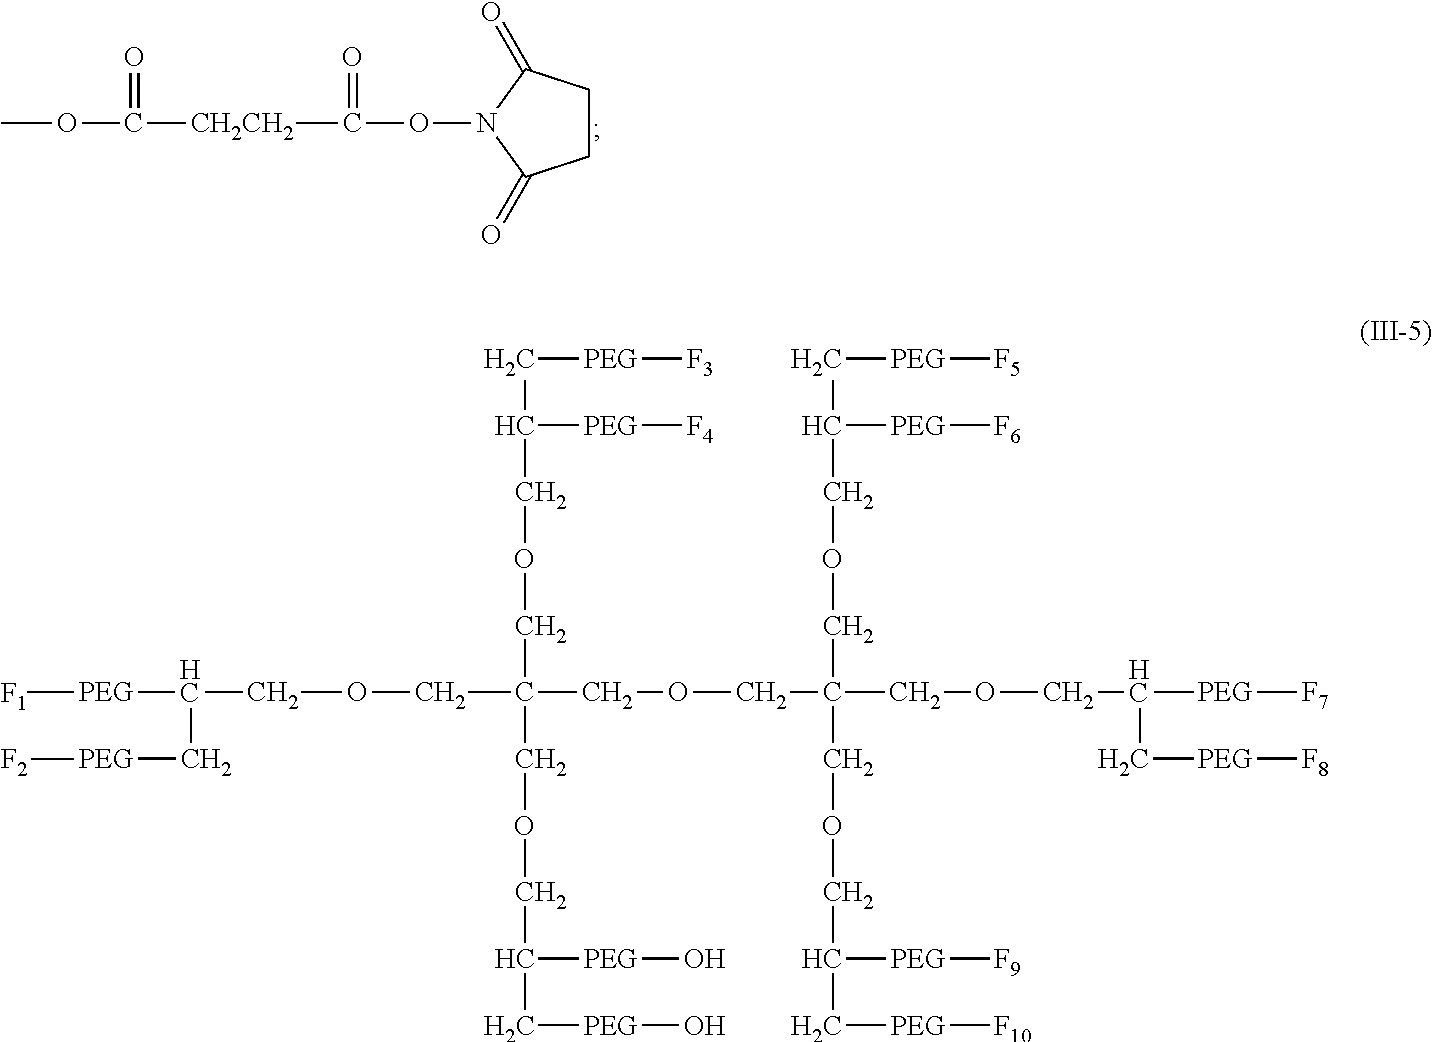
C1CC(=O)N(OC([CH2CH2]C(OC)=O)=O)C1=O.C([PEG][F3])C([PEG][F4])COCC(COCC([PEG][F1])C[PEG][F2])(COCC(COCC([PEG][F7])C[PEG][F8])(COCC(C[PEG][F5])[PEG][F6])COCC(C[PEG][F10])[PEG][F9])COCC([PEG]O)C[PEG]O
